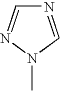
N1=CN(C)N=C1
